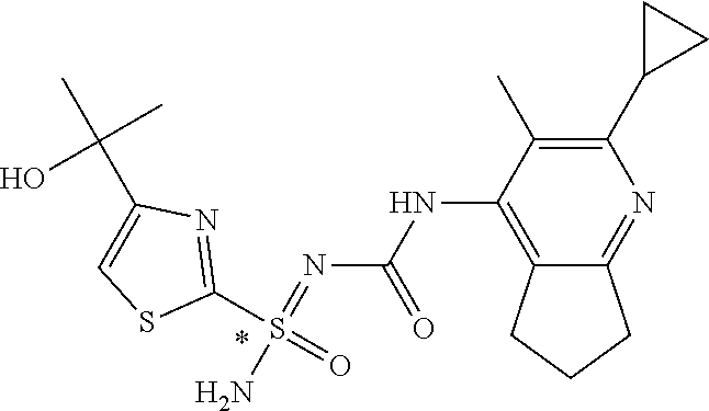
N(C1=C2C(=NC(C3CC3)=C1C)CCC2)C(N=S(N)(C1=NC(C(C)(C)O)=CS1)=O)=O
